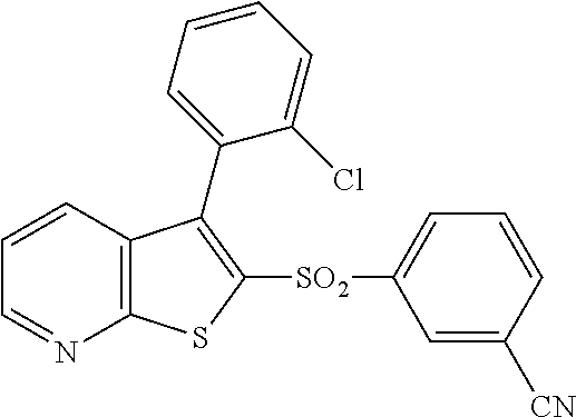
C1=CC2=C(N=C1)SC([SO2]C1=CC=CC([CN])=C1)=C2C1=CC=CC=C1Cl
